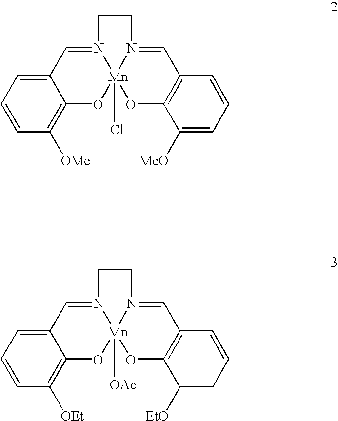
C12=CC=CC([OMe])=C1O[Mn]13(Cl)N(=C2)CCN1=CC1=C(O3)C([MeO])=CC=C1.C12=CC=CC([OEt])=C1O[Mn]13([OAc])N(=C2)CCN1=CC1=C(O3)C([EtO])=CC=C1
